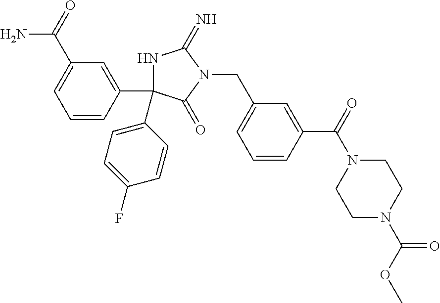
N1C(C2=CC(C(=O)N)=CC=C2)(C2=CC=C(F)C=C2)C(=O)N(CC2=CC=CC(C(=O)N3CCN(C(OC)=O)CC3)=C2)C1=N
